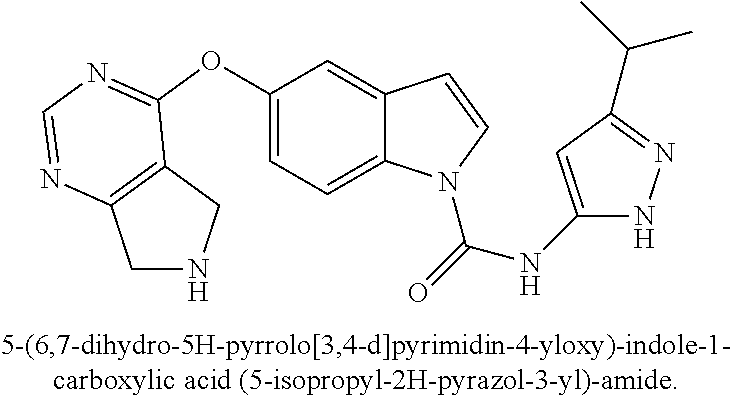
C1(OC2=NC=NC3=C2CNC3)=CC=C2C(=C1)C=CN2C(=O)NC1=CC(C(C)C)=NN1
